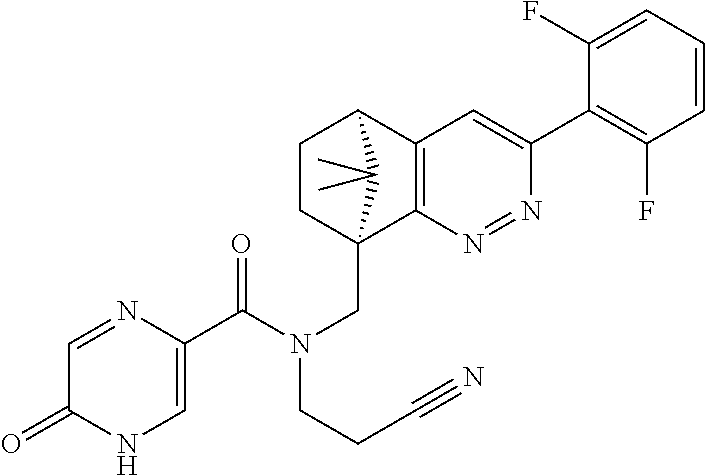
N1=NC2=C(C=C1C1=C(F)C=CC=C1F)C1CCC2(CN(C(C2=CNC(=O)C=N2)=O)CCC#N)C1(C)C
